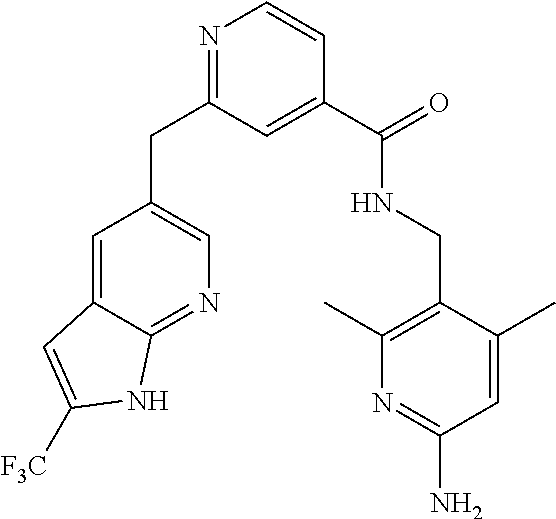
N1=C(CC2=CN=C3C(=C2)C=C([F3C])N3)C=C(C(=O)NCC2=C(C)N=C(N)C=C2C)C=C1
